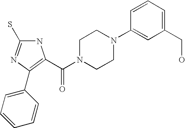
N1C(S)=NC(C2=CC=CC=C2)=C1C(N1CCN(C2=CC(CO)=CC=C2)CC1)=O
